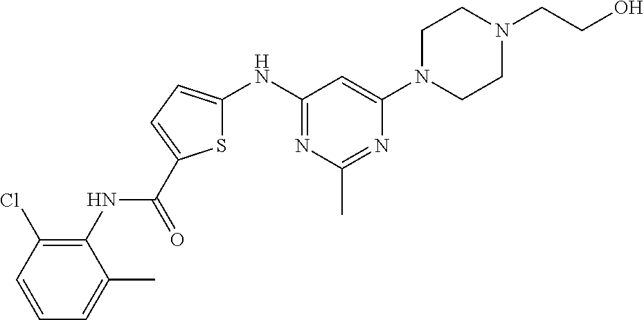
C1(NC2=CC=C(C(NC3=C(Cl)C=CC=C3C)=O)S2)=NC(C)=NC(N2CCN(CCO)CC2)=C1
